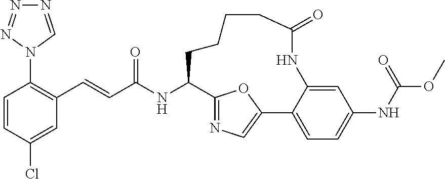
N1=CN(C2=C(C=CC(NC3C4=NC=C(O4)C4=CC=C(NC(OC)=O)C=C4NC(=O)CCCC3)=O)C=C(Cl)C=C2)N=N1
